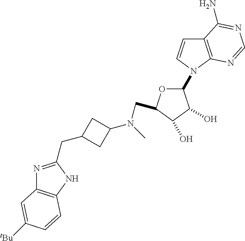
N1=C(CC2CC(N(C)CC3OC(N4C=CC5=C4N=CN=C5N)C(O)C3O)C2)NC2=C1C=C([tBu])C=C2
